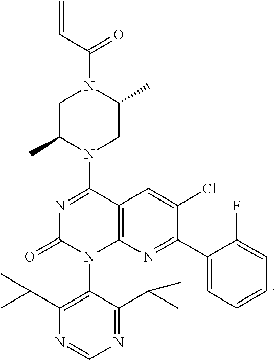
C1C(C)N(C2=NC(=O)N(C3=C(C(C)C)N=CN=C3C(C)C)C3=C2C=C(Cl)C(C2=CC=CC=C2F)=N3)CC(C)N1C(C=C)=O
